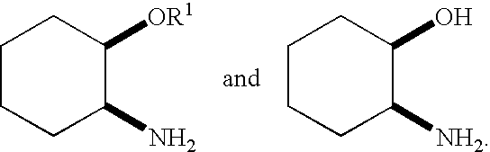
C1CCC(N)C([OR1])C1.C1CCC([NH2])C(O)C1
